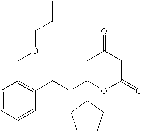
C1=CC(COCC=C)=C(CCC2(C3CCCC3)OC(=O)CC(=O)C2)C=C1
